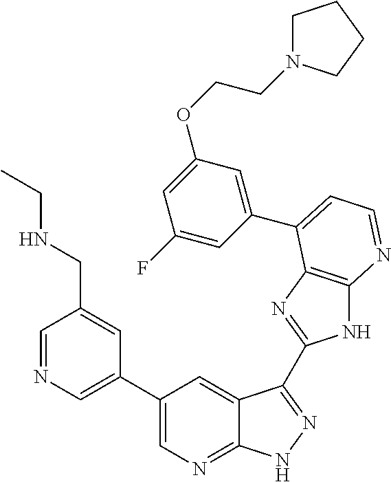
C1(C2=CN=CC(CNCC)=C2)=CN=C2C(=C1)C(C1=NC3=C(N1)N=CC=C3C1=CC(OCCN3CCCC3)=CC(F)=C1)=NN2
